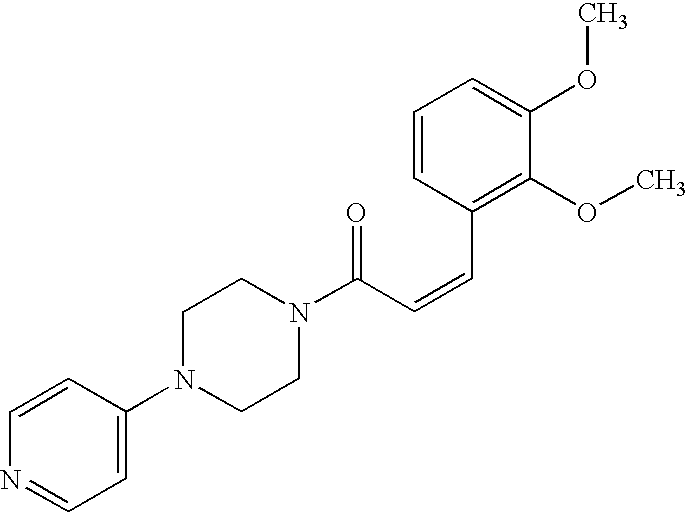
C1(N2CCN(C(C=CC3=C(OC)C(OC)=CC=C3)=O)CC2)=CC=NC=C1
